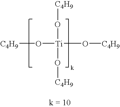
[C4H9]O[Ti](O[C4H9])(O[C4H9])O[C4H9]
